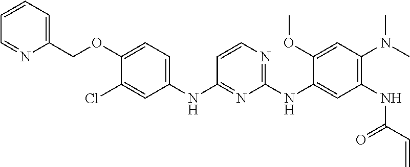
C1(COC2=CC=C(NC3=NC(NC4=CC(NC(C=C)=O)=C(N(C)C)C=C4OC)=NC=C3)C=C2Cl)=CC=CC=N1
